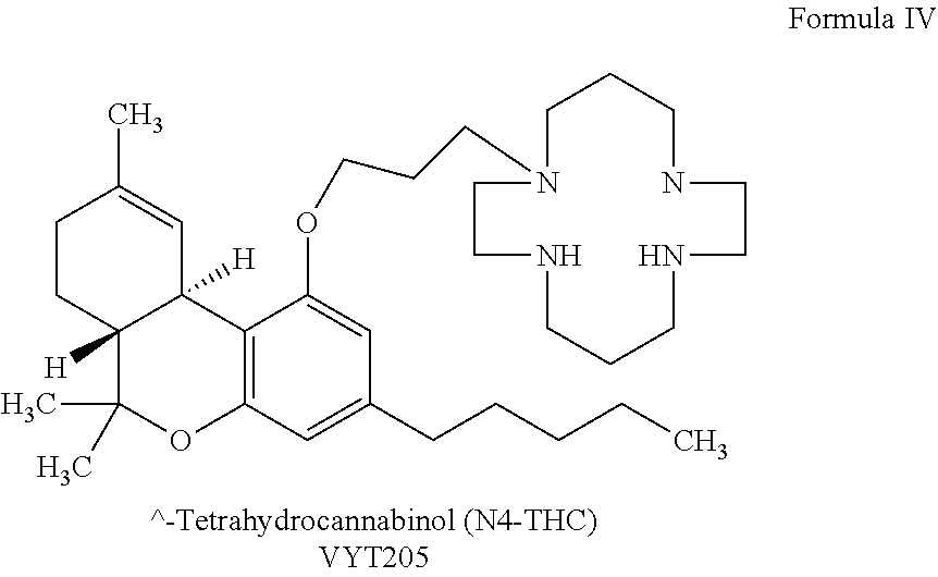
C12=C(C=C(CCCCC)C=C1OCCCN1CCNCCCNCCNCCC1)OC(C)(C)C1([H])C2([H])C=C(C)CC1
